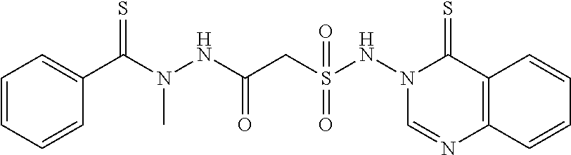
C1=CC=CC=C1C(N(NC(CS(NN1C(=S)C2=C(C=CC=C2)N=C1)(=O)=O)=O)C)=S
